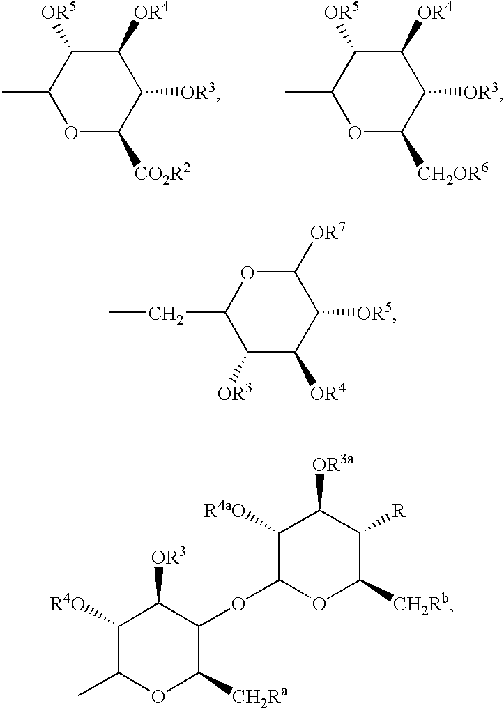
CC1OC([CO2R2])C([OR3])C([OR4])C1[OR5].CC1OC([CH2OR6])C([OR3])C([OR4])C1[OR5].C(C1C([OR3])C([OR4])C([OR5])C([OR7])O1)C.C1([R4O])C(C)OC([CH2Ra])C(OC2OC([CH2Rb])C([R])C([OR3a])C2[R4aO])C1[OR3]
